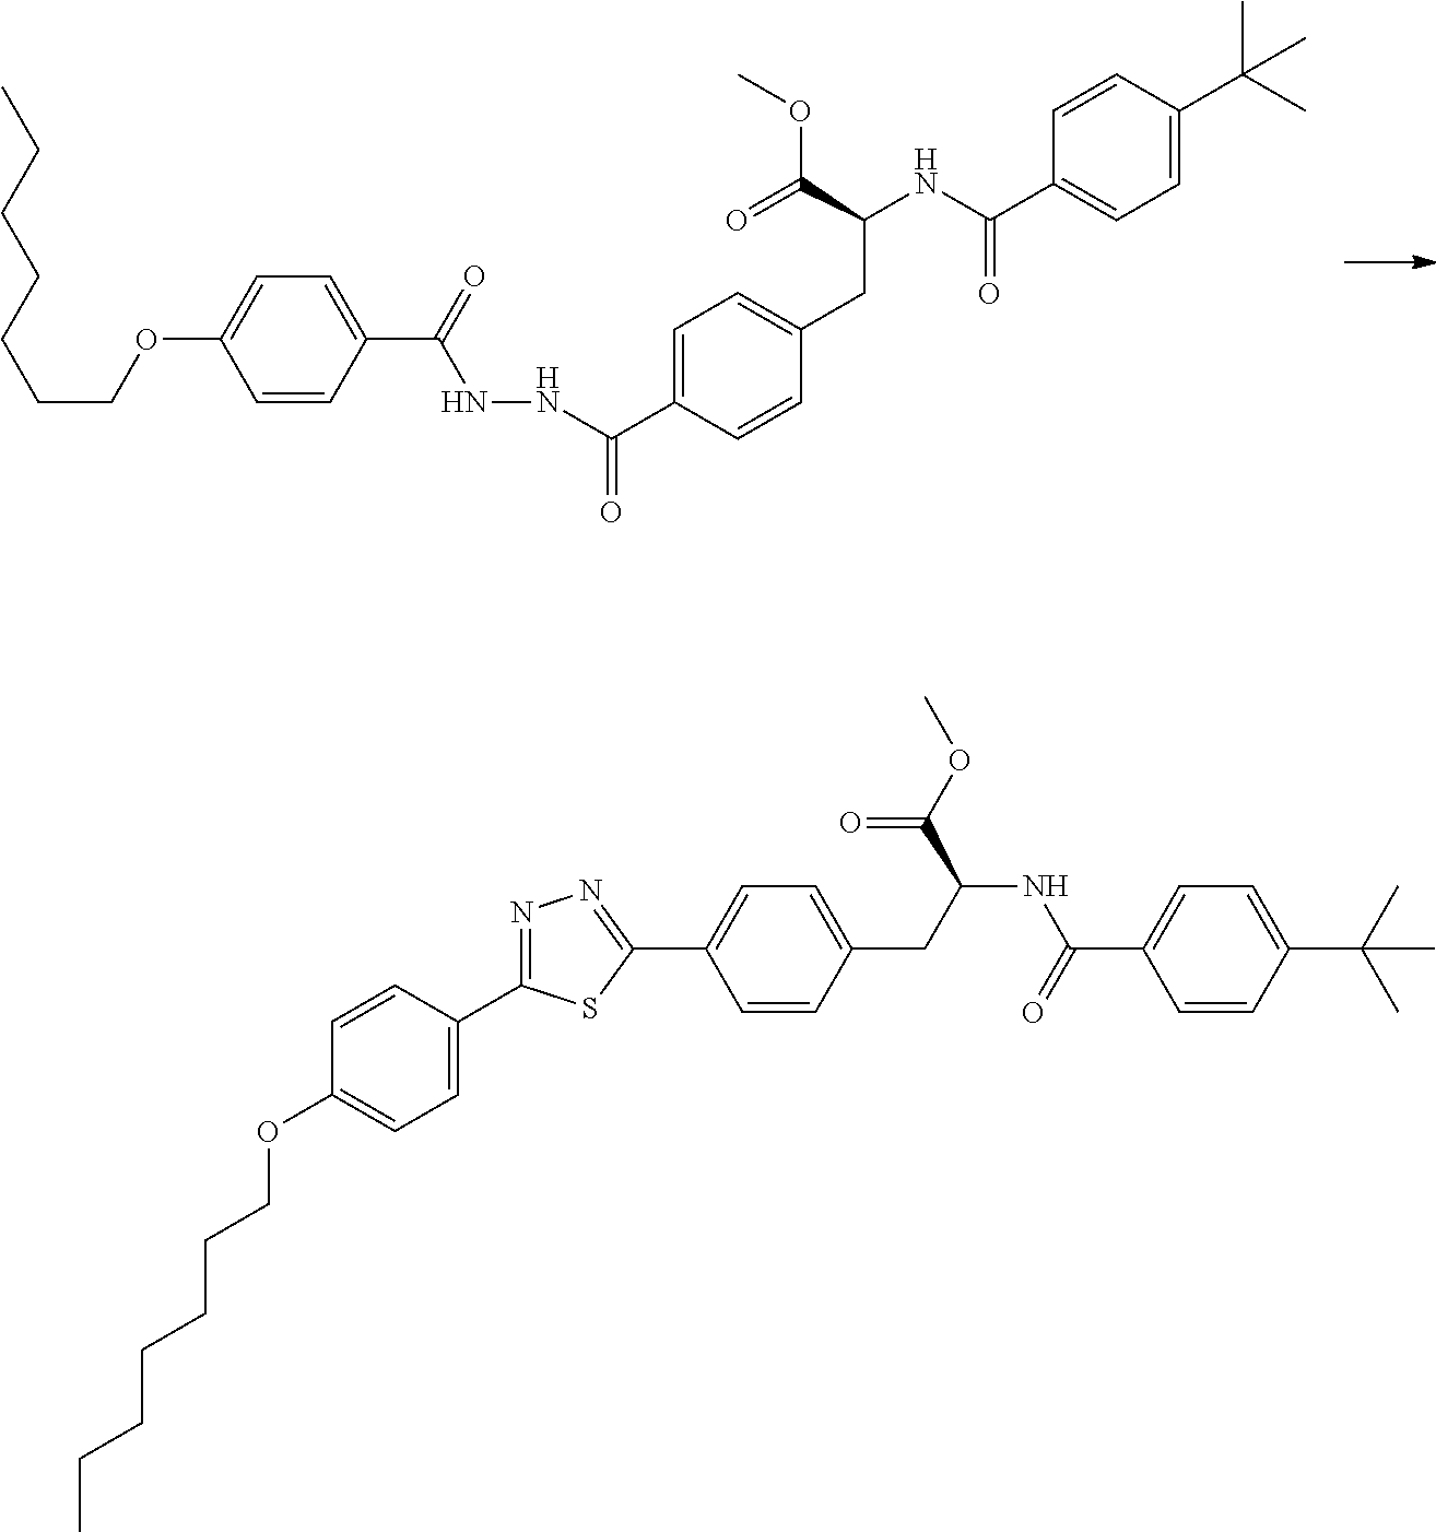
C(COC1=CC=C(C(=O)NNC(C2=CC=C(CC(C(=O)OC)NC(C3=CC=C(C(C)(C)C)C=C3)=O)C=C2)=O)C=C1)CCCCC.O(C1=CC=C(C2=NN=C(C3=CC=C(CC(C(OC)=O)NC(C4=CC=C(C(C)(C)C)C=C4)=O)C=C3)S2)C=C1)CCCCCCC
